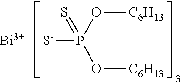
O([C6H13])P(O[C6H13])([S-])=S.[Bi]
